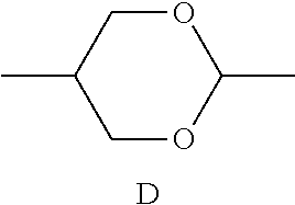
C1OC(C)OCC1C.[D]
